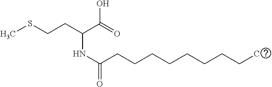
CSCCC(C(=O)O)NC(=O)CCCCCCCCC
